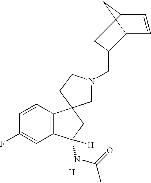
C12CC(C=C1)CC2CN1CC2(CC1)C1=C(C=C(F)C=C1)C(NC(=O)C)([H])C2.[H]
